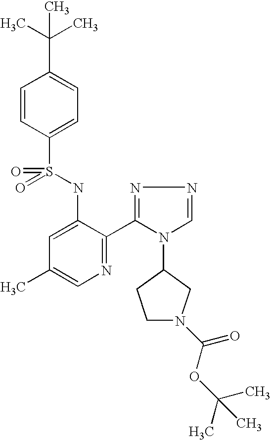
C1=CC(S(=O)(NC2=CC(C)=CN=C2C2=NN=CN2C2CCN(C(OC(C)(C)C)=O)C2)=O)=CC=C1C(C)(C)C
